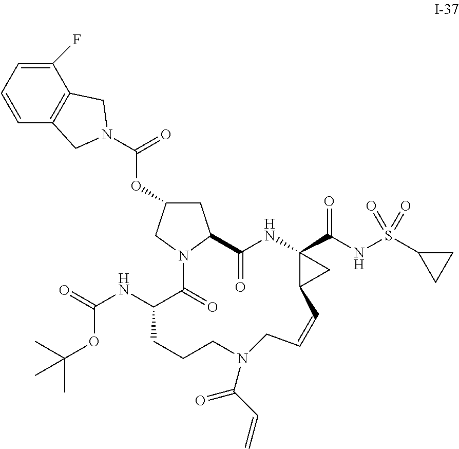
C1(F)=CC=CC2=C1CN(C(=O)OC1CC3C(=O)NC4(C(NS(C5CC5)(=O)=O)=O)C(C4)C=CCN(C(=O)C=C)CCCC(NC(=O)OC(C)(C)C)C(=O)N3C1)C2
